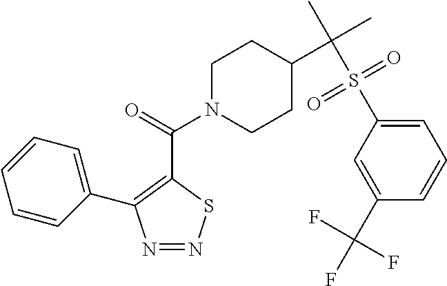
C1CN(C(C2=C(C3=CC=CC=C3)N=NS2)=O)CCC1C(C)(C)S(C1=CC=CC(C(F)(F)F)=C1)(=O)=O
